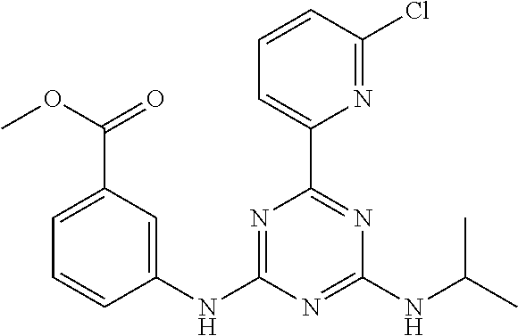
C1(NC2=NC(C3=CC=CC(Cl)=N3)=NC(NC(C)C)=N2)=CC(C(OC)=O)=CC=C1
